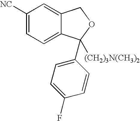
C1([NC])=CC=C2C(=C1)COC2([(CH2)3N(CH3)2])C1=CC=C(F)C=C1
